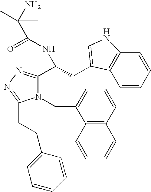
C1=CC=CC2=C1C(CC(NC(C(N)(C)C)=O)C1=NN=C(CCC3=CC=CC=C3)N1CC1=CC=CC3=C1C=CC=C3)=CN2
